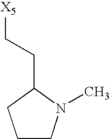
C([X5])CC1CCCN1C
